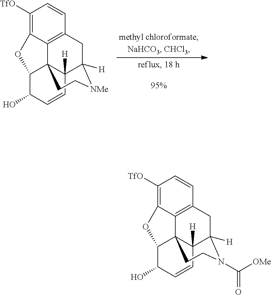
C1([TfO])=C2C3=C(C=C1)CC1([H])N(C([OMe])=O)CCC34C1([H])C=CC(O)C4O2.C1([TfO])=C2C3=C(C=C1)CC1([H])[NMe]CCC34C1([H])C=CC(O)C4O2
